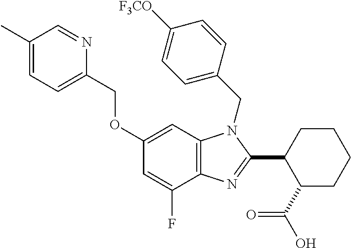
CC1=CC=C(COC2=CC3=C(C(F)=C2)N=C(C2CCCCC2C(=O)O)N3CC2=CC=C([F3CO])C=C2)N=C1
